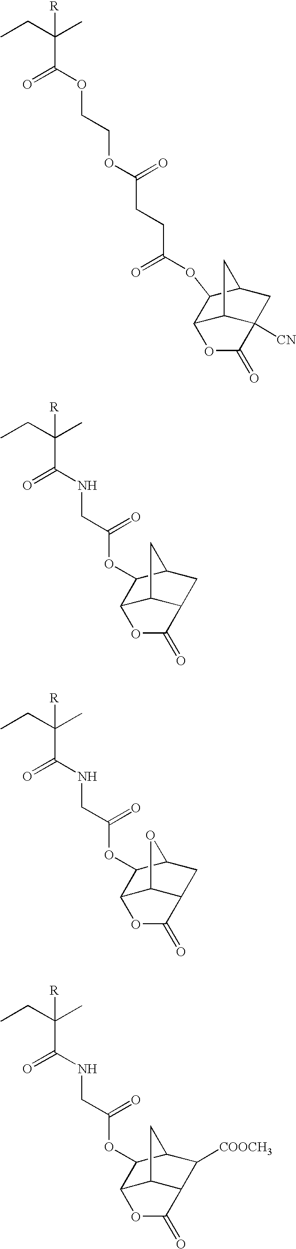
[R]C(C)(CC)C(OCCOC(CCC(OC1C2C3C([CN])(CC1C3)C(=O)O2)=O)=O)=O.[R]C(C)(CC)C(NCC(OC1C2C3C(CC1C3)C(=O)O2)=O)=O.[R]C(C)(CC)C(NCC(OC1C2C3C(CC1O3)C(=O)O2)=O)=O.[R]C(C)(CC)C(NCC(OC1C2C3C(C([COOCH3])C1C3)C(=O)O2)=O)=O
